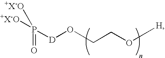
P([D]OCCO[H])(=O)([+X-O])[+X-O]
